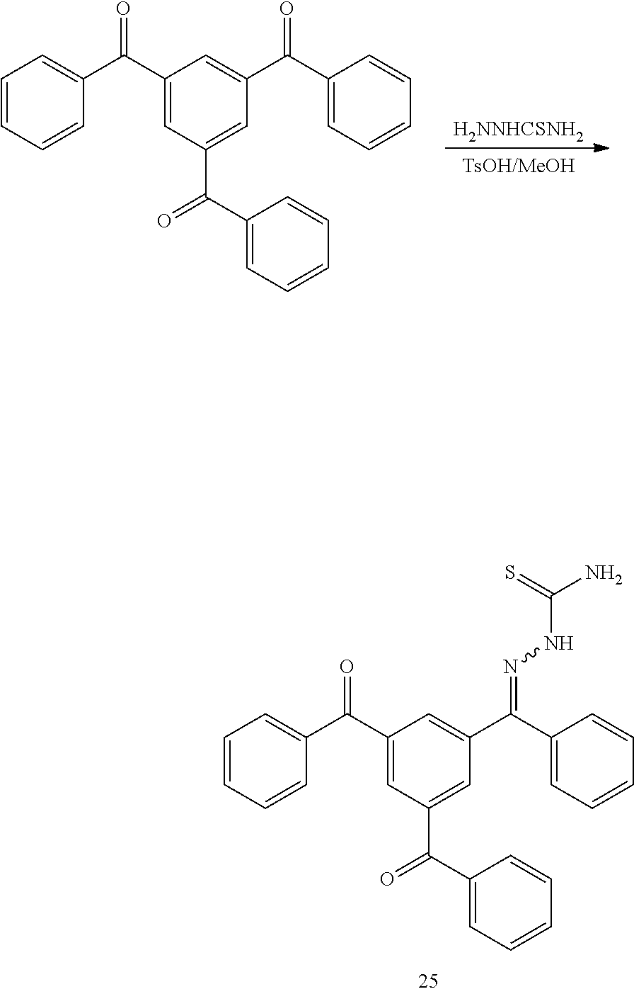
C1=CC=CC(C(C2=CC(C(=O)C3=CC=CC=C3)=CC(C(C3=CC=CC=C3)=O)=C2)=O)=C1.[H2NNHCSNH2].C1=CC=CC(C(C2=CC(C(=O)C3=CC=CC=C3)=CC(C(C3=CC=CC=C3)=NNC(N)=S)=C2)=O)=C1
